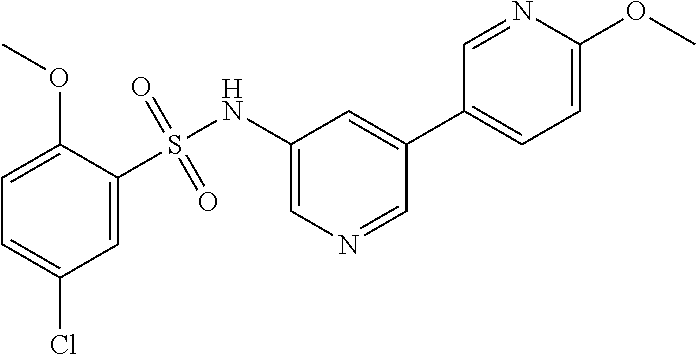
C1=C(Cl)C=C(S(NC2=CN=CC(C3=CC=C(OC)N=C3)=C2)(=O)=O)C(OC)=C1
